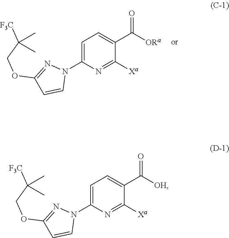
C1=C(N2N=C(OCC([F3C])(C)C)C=C2)N=C([Xa])C(C([ORa])=O)=C1.C1=C(N2N=C(OCC([F3C])(C)C)C=C2)N=C([Xa])C(C([OH])=O)=C1
